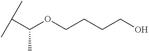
CC(C)C(OCCCCO)C
